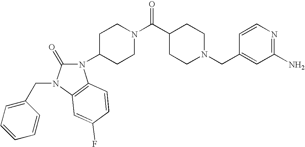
C1(CN2CCC(C(N3CCC(N4C(=O)N(CC5=CC=CC=C5)C5=C4C=CC(F)=C5)CC3)=O)CC2)=CC(N)=NC=C1
